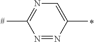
C1=C(C)N=NC(C)=N1
